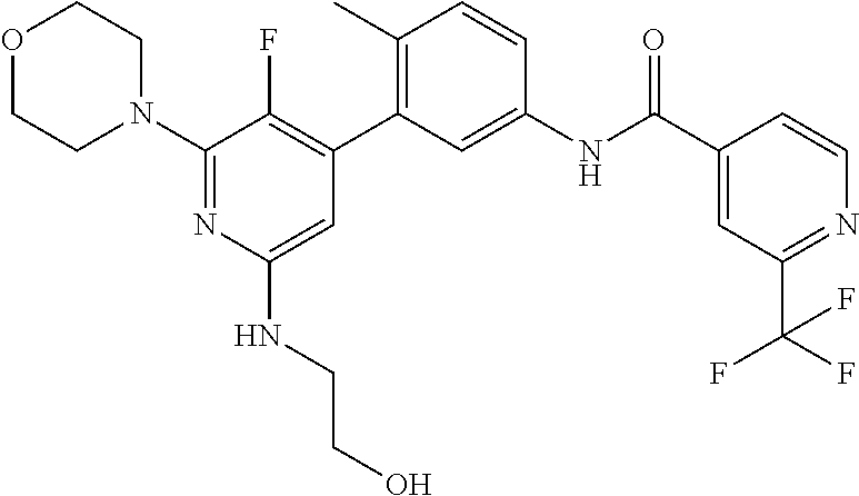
O1CCN(C2=NC(NCCO)=CC(C3=C(C)C=CC(NC(C4=CC(C(F)(F)F)=NC=C4)=O)=C3)=C2F)CC1
